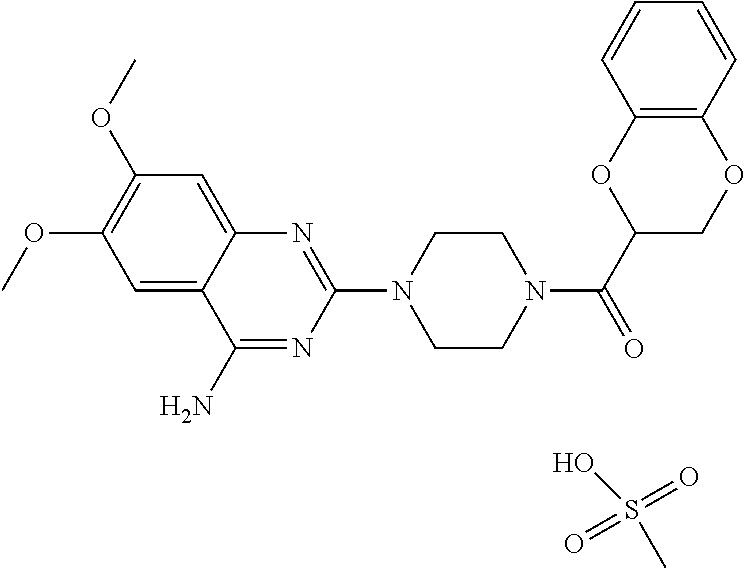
C1=C2C(=CC(OC)=C1OC)N=C(N1CCN(C(C3COC4=C(O3)C=CC=C4)=O)CC1)N=C2N.O=S(=O)(C)O
